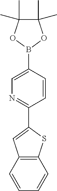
C1(C2=NC=C(B3OC(C)(C)C(C)(C)O3)C=C2)=CC2=C(S1)C=CC=C2
